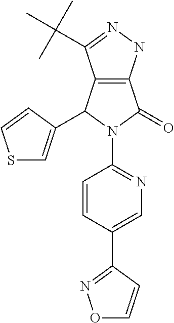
C12=C(NN=C1C(C)(C)C)C(=O)N(C1=NC=C(C3=NOC=C3)C=C1)C2C1=CSC=C1
